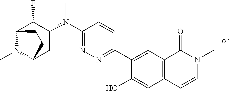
C1(N(C2=NN=C(C3=CC4=C(C=C3O)C=CN(C)C4=O)C=C2)C)C(F)C2N(C)C(C1)CC2
